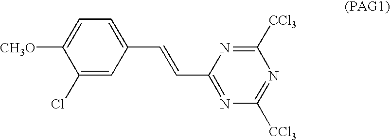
C1=C(Cl)C([CH3O])=CC=C1C=CC1=NC([CCl3])=NC([CCl3])=N1
